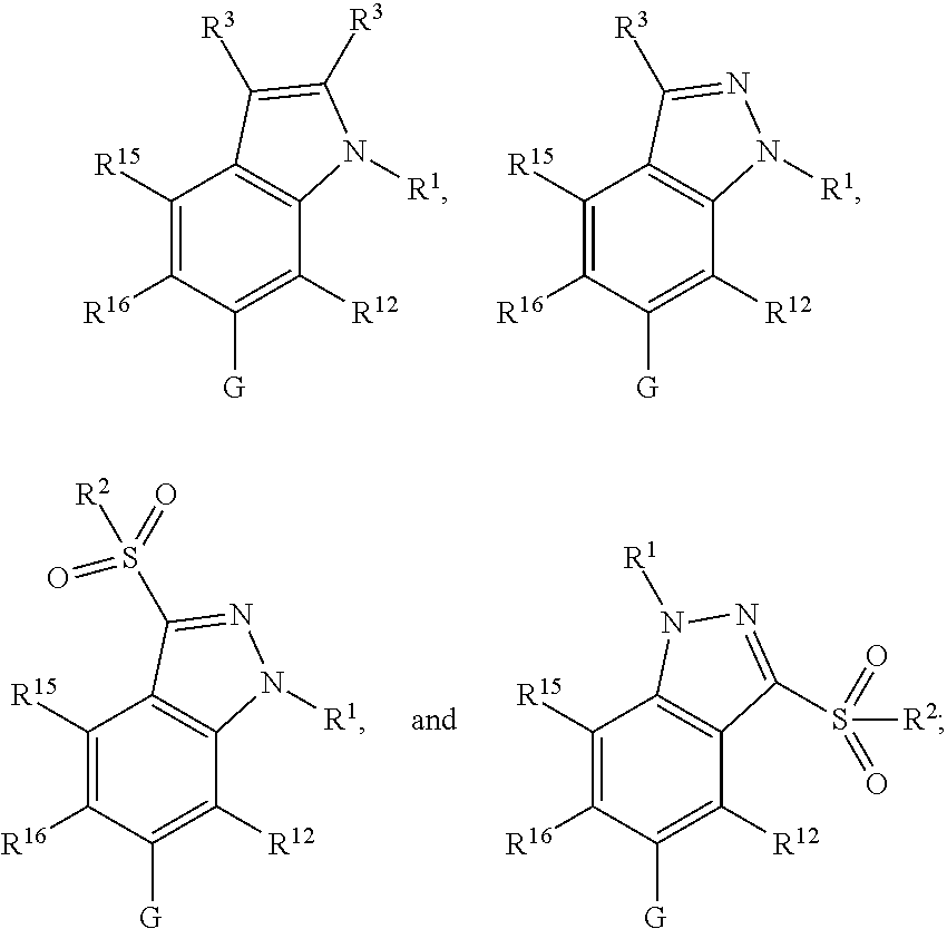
C1([R15])=C([R16])C([G])=C([R12])C2=C1C([R3])=C([R3])N2[R1].C1([R15])=C([R16])C([G])=C([R12])C2=C1C([R3])=NN2[R1].C1([R15])=C([R16])C([G])=C([R12])C2=C1C(S(=O)(=O)[R2])=NN2[R1].C1([R15])=C([R16])C([G])=C([R12])C2=C1N([R1])N=C2S([R2])(=O)=O
